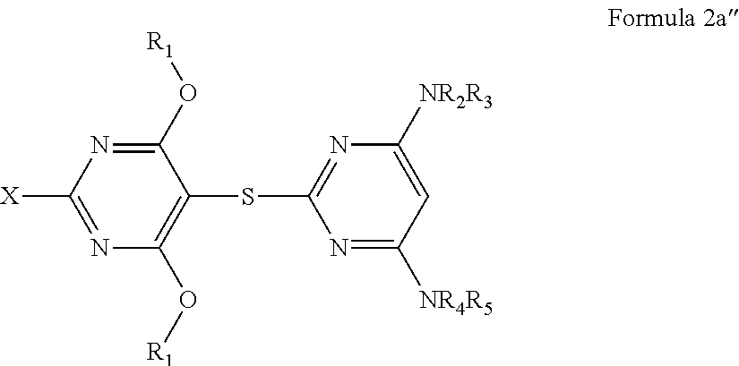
N1=C([X])N=C(O[R1])C(SC2=NC([NR2R3])=CC([NR4R5])=N2)=C1O[R1]
